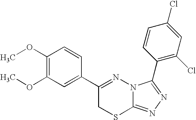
C1(OC)=C(OC)C=C(C2=NN3C(=NN=C3C3=C(Cl)C=C(Cl)C=C3)SC2)C=C1
